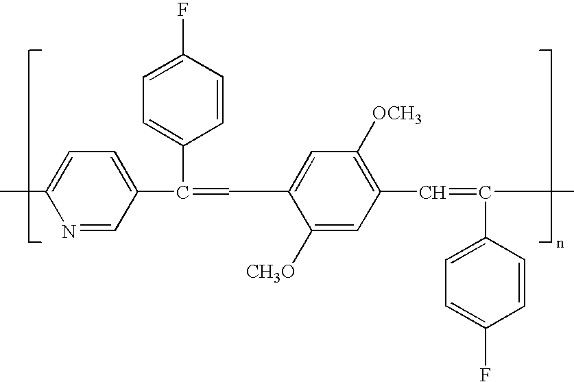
N1=CC(C(=CC2=CC([OCH3])=C(C=C(C)C3=CC=C(F)C=C3)C=C2[CH3O])C2=CC=C(F)C=C2)=CC=C1C
